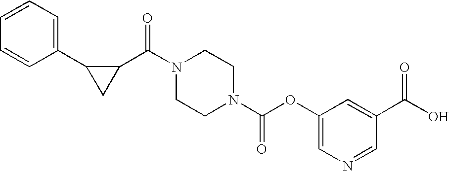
N1(C(C2C(C3=CC=CC=C3)C2)=O)CCN(C(OC2=CN=CC(C(O)=O)=C2)=O)CC1
